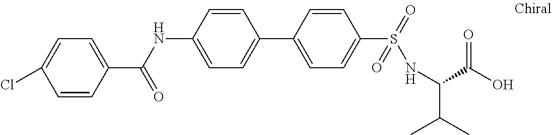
C1=C(C(NC2=CC=C(C3=CC=C(S(=O)(=O)NC(C(C)C)C(O)=O)C=C3)C=C2)=O)C=CC(Cl)=C1
